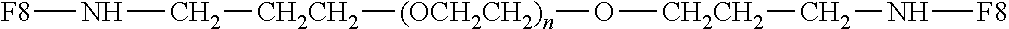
[F8]NC[CH2CH2][(OCH2CH2)n]O[CH2CH2]CN[F8]
